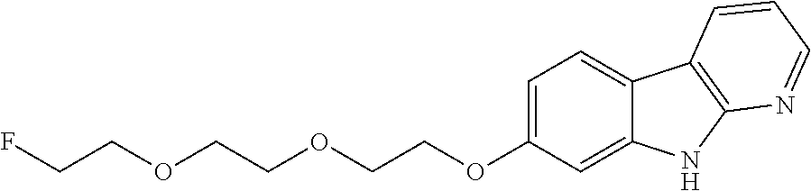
C1(OCCOCCOCCF)=CC=C2C(=C1)NC1=C2C=CC=N1
